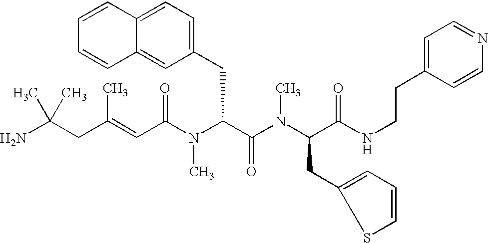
NC(CC(=CC(N(C(C(=O)N(C)C(CC1=CC=CS1)C(=O)NCCC1=CC=NC=C1)CC1=CC=C2C(=C1)C=CC=C2)C)=O)C)(C)C
